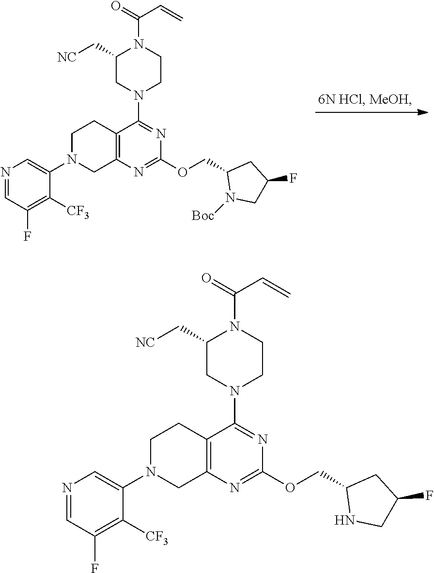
N1(C2=CN=CC(F)=C2[CF3])CC2=C(CC1)C(N1CCN(C(=O)C=C)C(C[NC])C1)=NC(OCC1N([Boc])CC(F)C1)=N2.N1(C2=CN=CC(F)=C2[CF3])CC2=C(CC1)C(N1CCN(C(=O)C=C)C(C[NC])C1)=NC(OCC1NCC(F)C1)=N2
